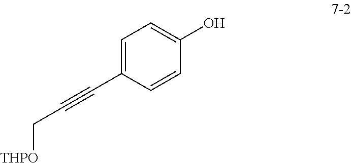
C1=C(C#CC[THPO])C=CC(O)=C1
